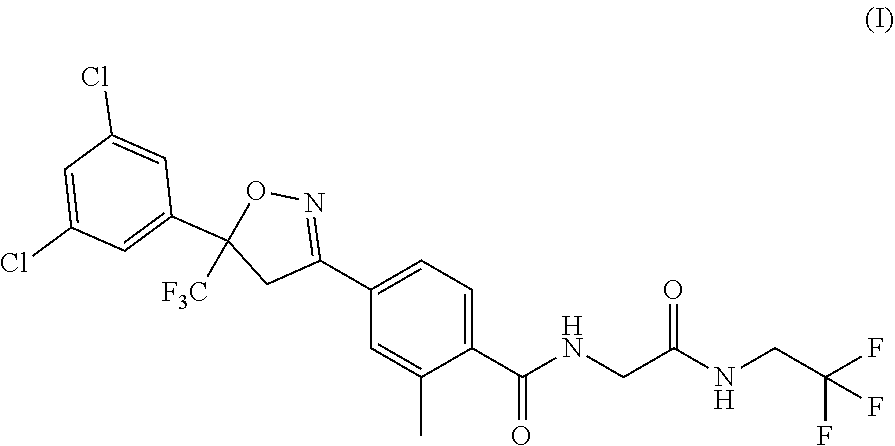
C1(C(NCC(NCC(F)(F)F)=O)=O)=CC=C(C2=NOC([F3C])(C3=CC(Cl)=CC(Cl)=C3)C2)C=C1C
